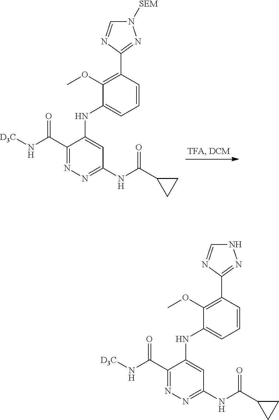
[D3C]NC(C1=NN=C(NC(C2CC2)=O)C=C1NC1=CC=CC(C2=NNC=N2)=C1OC)=O.[D3C]NC(C1=NN=C(NC(C2CC2)=O)C=C1NC1=CC=CC(C2=NN([SEM])C=N2)=C1OC)=O
